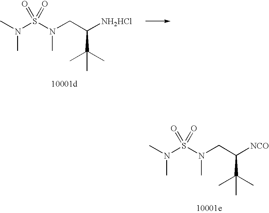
CN(S(N(CC([NCO])C(C)(C)C)C)(=O)=O)C.CN(S(N(CC([NH2HCl])C(C)(C)C)C)(=O)=O)C
